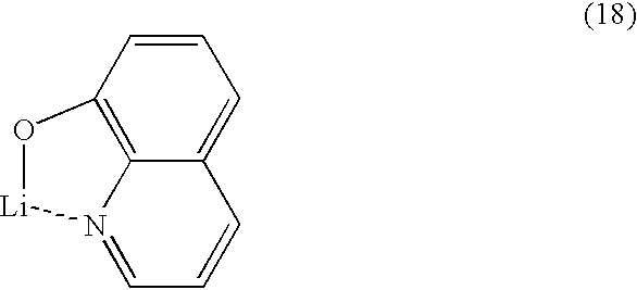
C12=C3C(=CC=C1)C=CC=N3[Li]O2
